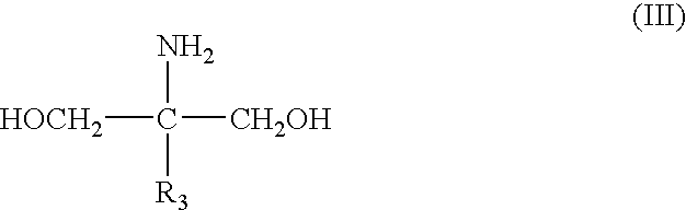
[HOCH2]C([CH2OH])(N)[R3]
